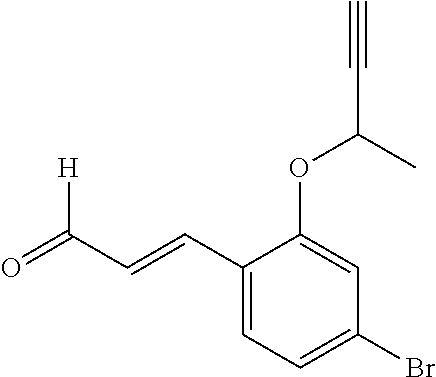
C1(C=CC(=O)[H])=CC=C(Br)C=C1OC(C)C#C
